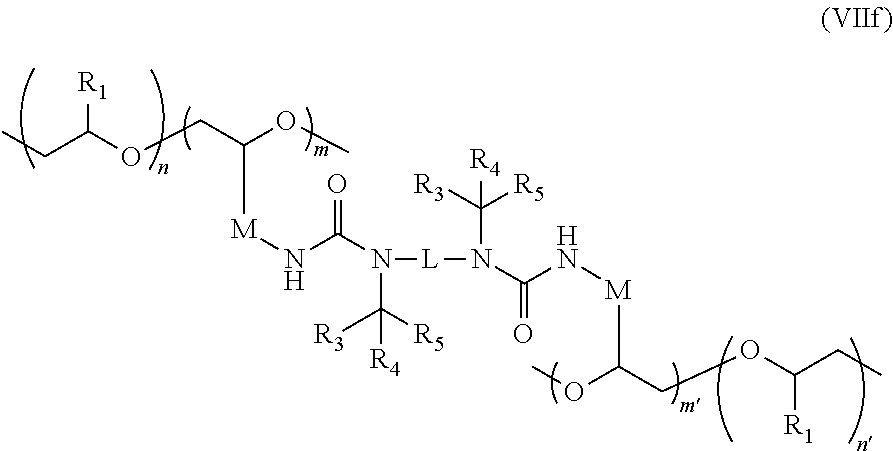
CCC(OCC(OC)[M]NC(N(C([R5])([R3])[R4])[L]N(C(N[M]C(OC)COC(CC)[R1])=O)C([R3])([R5])[R4])=O)[R1]
